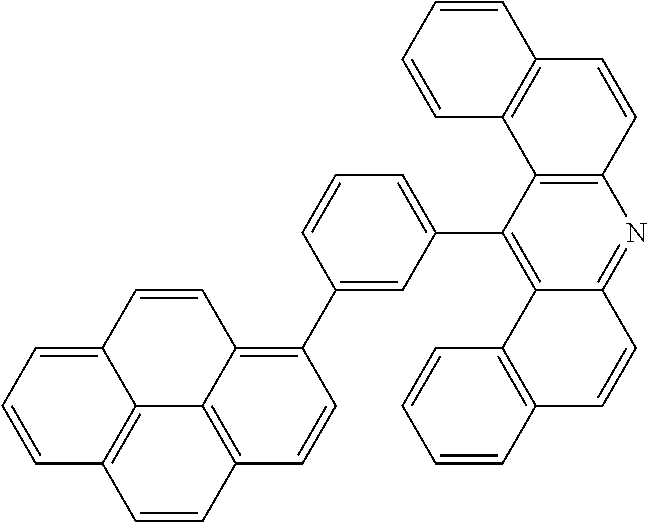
C12=C(C(C3=CC=CC(C4=C5C6=C(C=C4)C=CC4=C6C(=CC=C4)C=C5)=C3)=C3C(=N1)C=CC1=C3C=CC=C1)C1=C(C=C2)C=CC=C1
